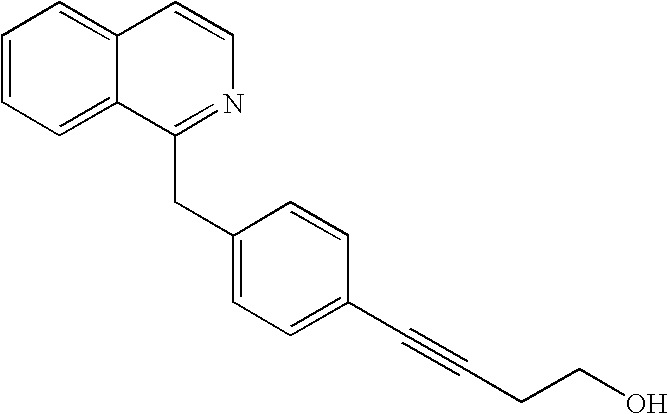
C1=CC=C2C(=C1)C=CN=C2CC1=CC=C(C#CCCO)C=C1
